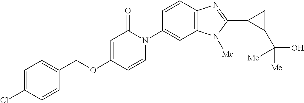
C1(COC2=CC(=O)N(C3=CC4=C(C=C3)N=C(C3C(C(O)([Me])[Me])C3)N4[Me])C=C2)=CC=C(Cl)C=C1
